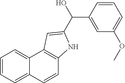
C1=CC2=CC=CC=C2C2=C1NC(C(O)C1=CC(OC)=CC=C1)=C2
